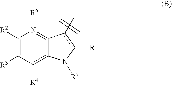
C1([R2])=C([R3])C([R4])=C2C(=N1[R6])c(C)c([R1])N2[R7]
